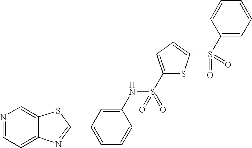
N1=CC=C2C(=C1)SC(C1=CC=CC(NS(C3=CC=C(S(=O)(=O)C4=CC=CC=C4)S3)(=O)=O)=C1)=N2
